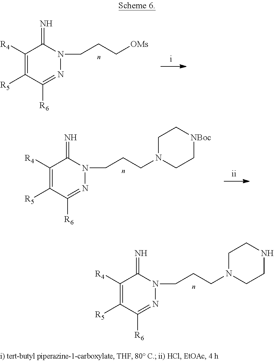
C1([R4])=C([R5])C([R6])=NN(CCC[OMs])C1=N.C1([R4])=C([R5])C([R6])=NN(CCCN2CC[NBoc]CC2)C1=N.C1([R4])=C([R5])C([R6])=NN(CCCN2CCNCC2)C1=N
